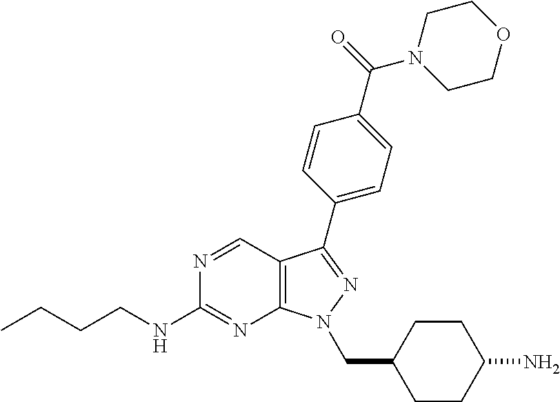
N1=CC2=C(N=C1NCCCC)N(CC1CCC(N)CC1)N=C2C1=CC=C(C(N2CCOCC2)=O)C=C1
